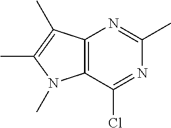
C12=C(C(Cl)=NC(C)=N1)N(C)C(C)=C2C
